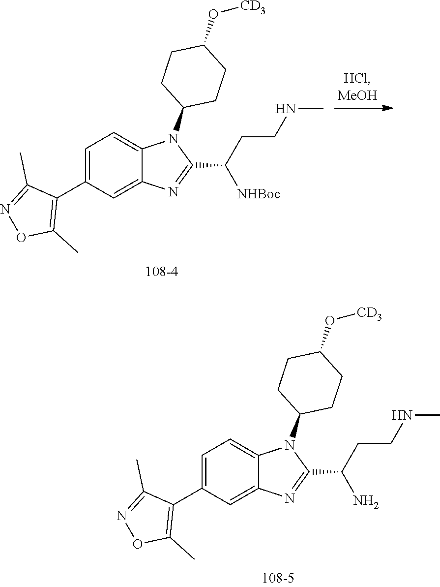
C1=C(C2=C(C)ON=C2C)C=C2C(=C1)N(C1CCC(O[CD3])CC1)C(C(CCNC)N)=N2.C1=C(C2=C(C)ON=C2C)C=C2C(=C1)N(C1CCC(O[CD3])CC1)C(C(CCNC)[NHBoc])=N2
